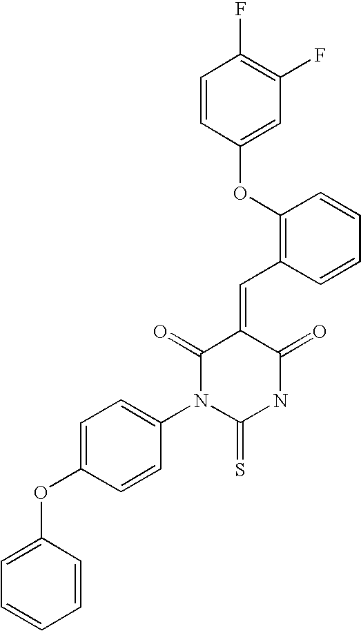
C1=CC(OC2=C(C=C3C(=O)N(C4=CC=C(OC5=CC=CC=C5)C=C4)C(=S)NC3=O)C=CC=C2)=CC(F)=C1F
